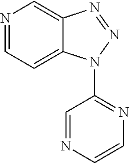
N1=CC=C2C(=C1)N=NN2C1=NC=CN=C1
